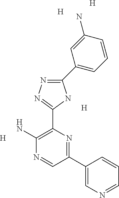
C1(C2=CC=CC(N)=C2)=NN=C(C2=C(N)N=CC(C3=CN=CC=C3)=N2)N1.[H].[H].[H].[H]
